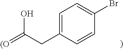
[(O]=C(CC1=CC=C(Br)C=C1)O
